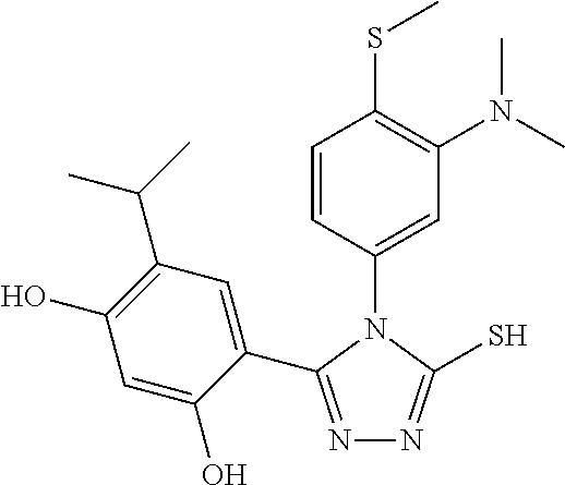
N1=C(C2=CC(C(C)C)=C(O)C=C2O)N(C2=CC(N(C)C)=C(SC)C=C2)C(S)=N1
